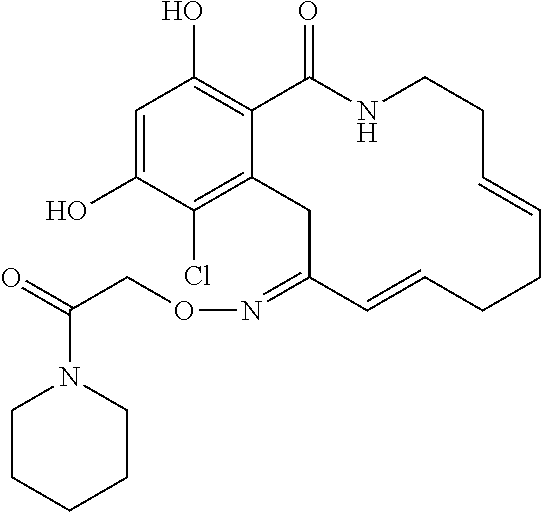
C1=C(O)C(Cl)=C2C(=C1O)C(=O)NCCC=CCCC=CC(=NOCC(=O)N1CCCCC1)C2
